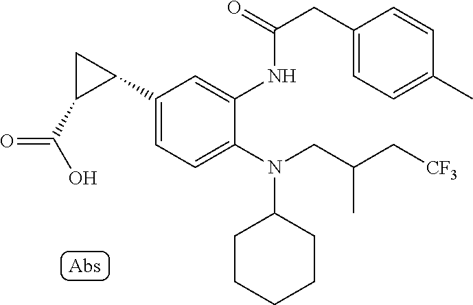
C1(N(CC(C[CF3])C)C2CCCCC2)=CC=C(C2CC2C(O)=O)C=C1NC(CC1=CC=C(C)C=C1)=O
